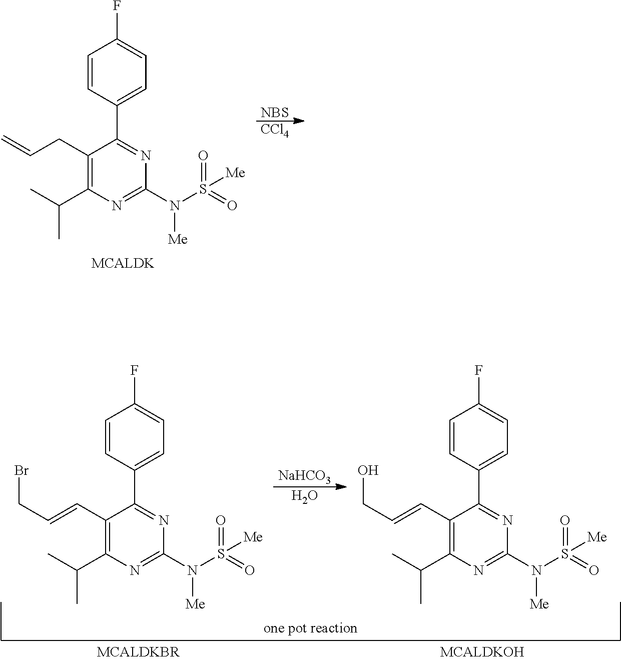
C1=CC(C2=NC(N(S(=O)(=O)[Me])[Me])=NC(C(C)C)=C2CC=C)=CC=C1F.[NBS].[CCl4].C1=CC(C2=NC(N(S(=O)(=O)[Me])[Me])=NC(C(C)C)=C2C=CCO)=CC=C1F.[NaHCO3].O.C1=CC(C2=NC(N(S(=O)(=O)[Me])[Me])=NC(C(C)C)=C2C=CCBr)=CC=C1F
